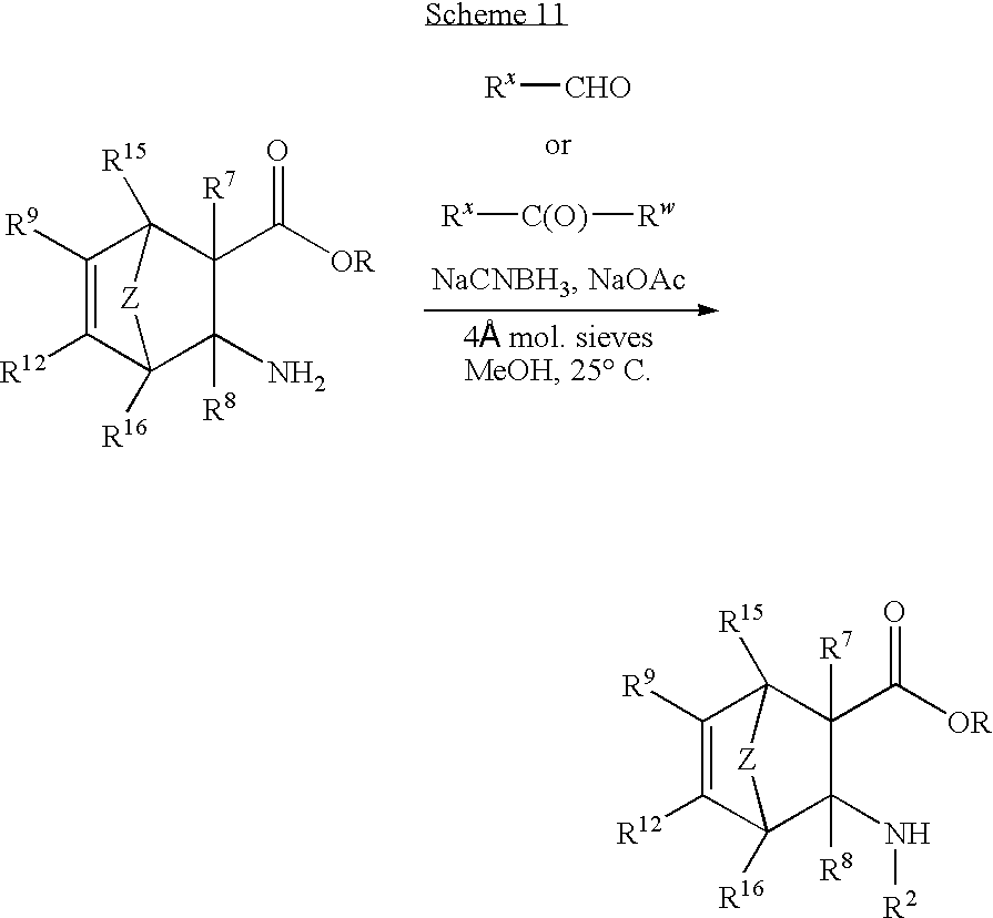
C1(N[R2])([R8])C2([R16])C([R12])=C([R9])C([R15])(C1(C(=O)[OR])[R7])[Z]2.C1(N)([R8])C2([R16])C([R12])=C([R9])C([R15])(C1(C([OR])=O)[R7])[Z]2.[Rx][CHO].[Rx][C(O)][Rw]
